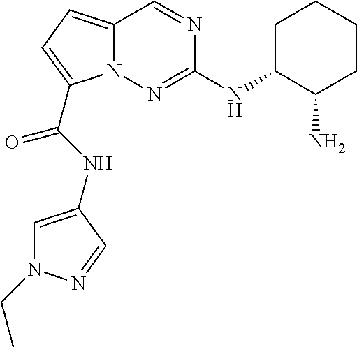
N12C(=CC=C1C(=O)NC1=CN(CC)N=C1)C=NC(NC1C(N)CCCC1)=N2
